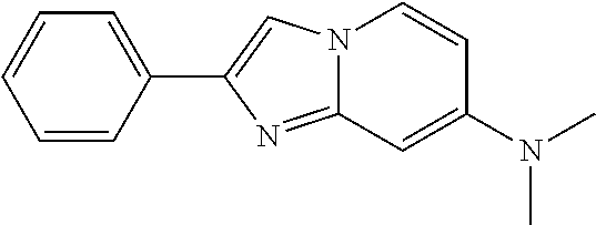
C1(C2=CN3C(=N2)C=C(N(C)C)C=C3)=CC=CC=C1
